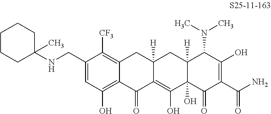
C1(CNC2(C)CCCCC2)=CC(O)=C2C(=C1[CF3])CC1([H])C(=C(O)C3(O)C([H])(C1)C(N(C)C)C(O)=C(C(N)=O)C3=O)C2=O
